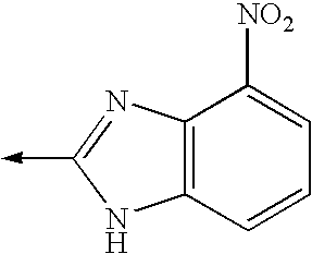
C12=C(C=CC=C1[NO2])NC(->C)=N2
